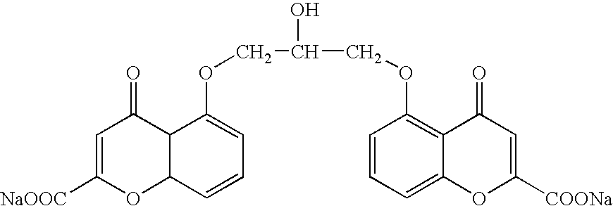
C1=C([NaOOC])OC2C(C1=O)C(OCC(O)COC1=C3C(=CC=C1)OC([COONa])=CC3=O)=CC=C2
